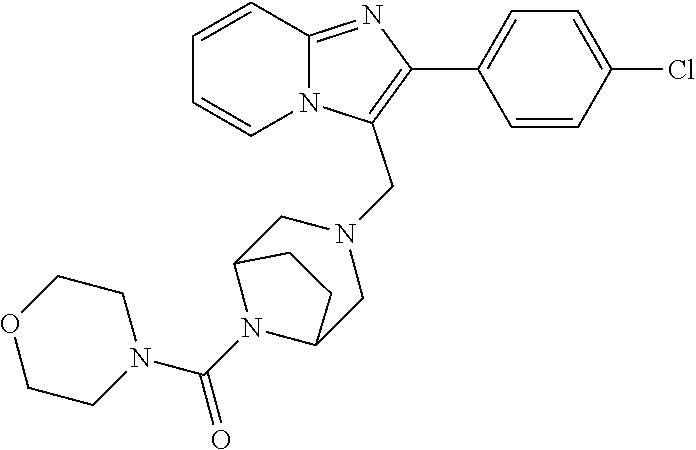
C1=CC=CN2C1=NC(C1=CC=C(Cl)C=C1)=C2CN1CC2N(C(N3CCOCC3)=O)C(C1)CC2
